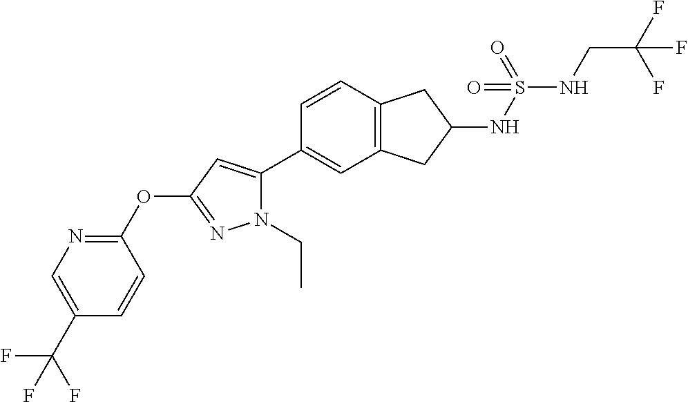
C1=CC2=C(C=C1C1=CC(OC3=NC=C(C(F)(F)F)C=C3)=NN1CC)CC(NS(=O)(NCC(F)(F)F)=O)C2
